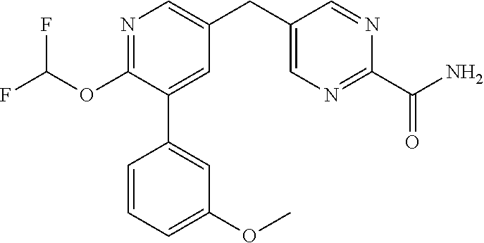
C1(OC(F)F)=NC=C(CC2=CN=C(C(=O)N)N=C2)C=C1C1=CC(OC)=CC=C1
